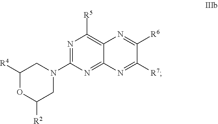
C1C([R2])OC([R4])CN1C1=NC([R5])=C2N=C([R6])C([R7])=NC2=N1
